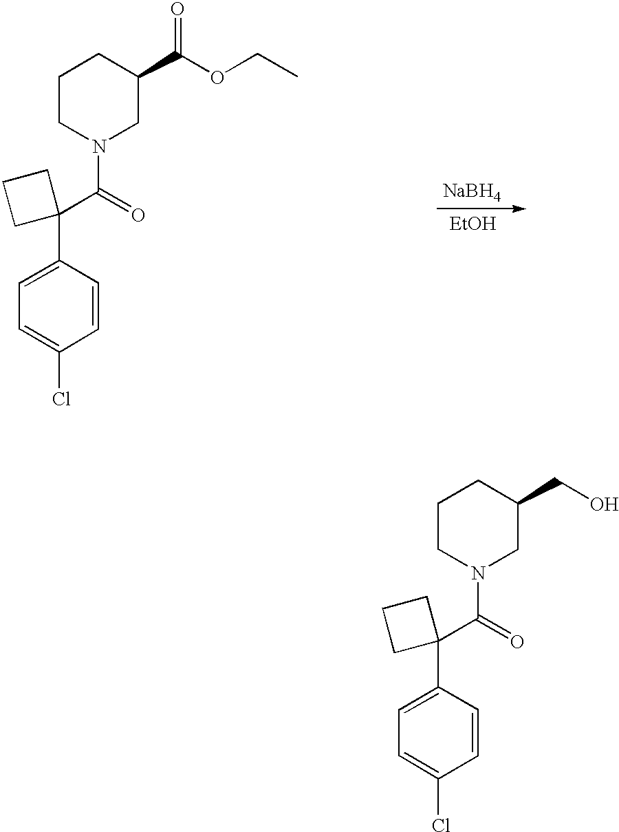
C1CN(C(=O)C2(C3=CC=C(Cl)C=C3)CCC2)CC(C(OCC)=O)C1.[NaBH4].[EtOH].C1CN(C(=O)C2(C3=CC=C(Cl)C=C3)CCC2)CC(CO)C1
